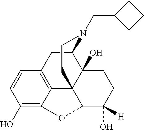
C1(O)=C2C3=C(C=C1)CC1C4(O)C3(C(C(O)([H])CC4)O2)CCN1CC1CCC1
